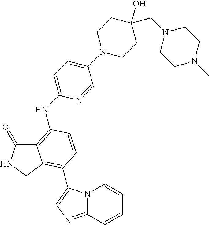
C12=C(NC3=CC=C(N4CCC(CN5CCN(C)CC5)(O)CC4)C=N3)C=CC(C3=CN=C4N3C=CC=C4)=C1CNC2=O
